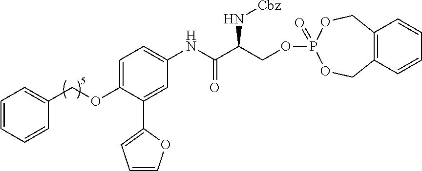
C1=C(OCC2=CC=CC=C2)C(C2=CC=CO2)=CC(NC(C(COP2(=O)OCC3=C(C=CC=C3)CO2)N[Cbz])=O)=C1
